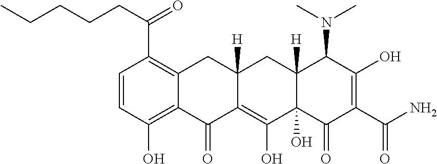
C1=CC(O)=C2C(=C1C(CCCCC)=O)CC1([H])C(=C(O)C3(O)C([H])(C1)C(N(C)C)C(O)=C(C(N)=O)C3=O)C2=O
